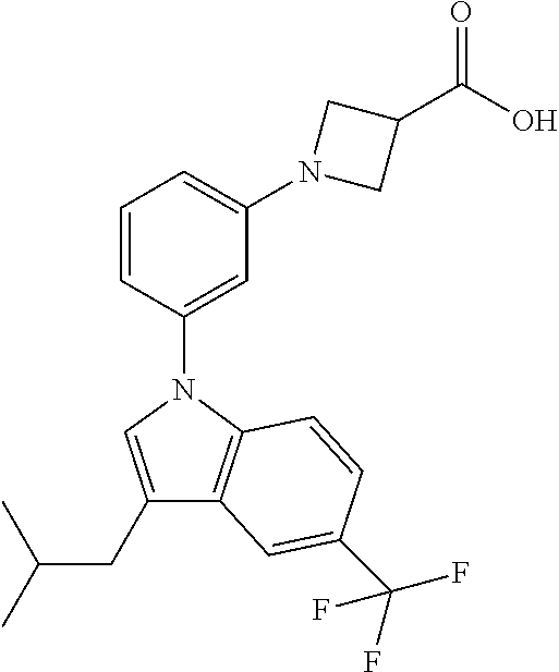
C1=CC(N2C=C(CC(C)C)C3=C2C=CC(C(F)(F)F)=C3)=CC(N2CC(C(O)=O)C2)=C1
